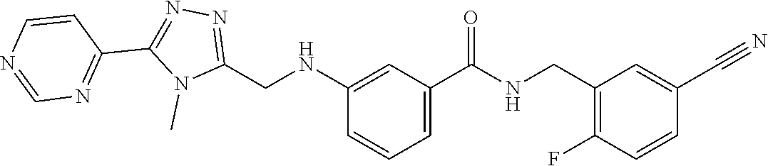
N(C1=CC(C(=O)NCC2=C(F)C=CC(C#N)=C2)=CC=C1)CC1=NN=C(C2=NC=NC=C2)N1C
